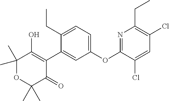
C1(C2=CC(OC3=NC(CC)=C(Cl)C=C3Cl)=CC=C2CC)=C(O)C(C)(C)OC(C)(C)C1=O
